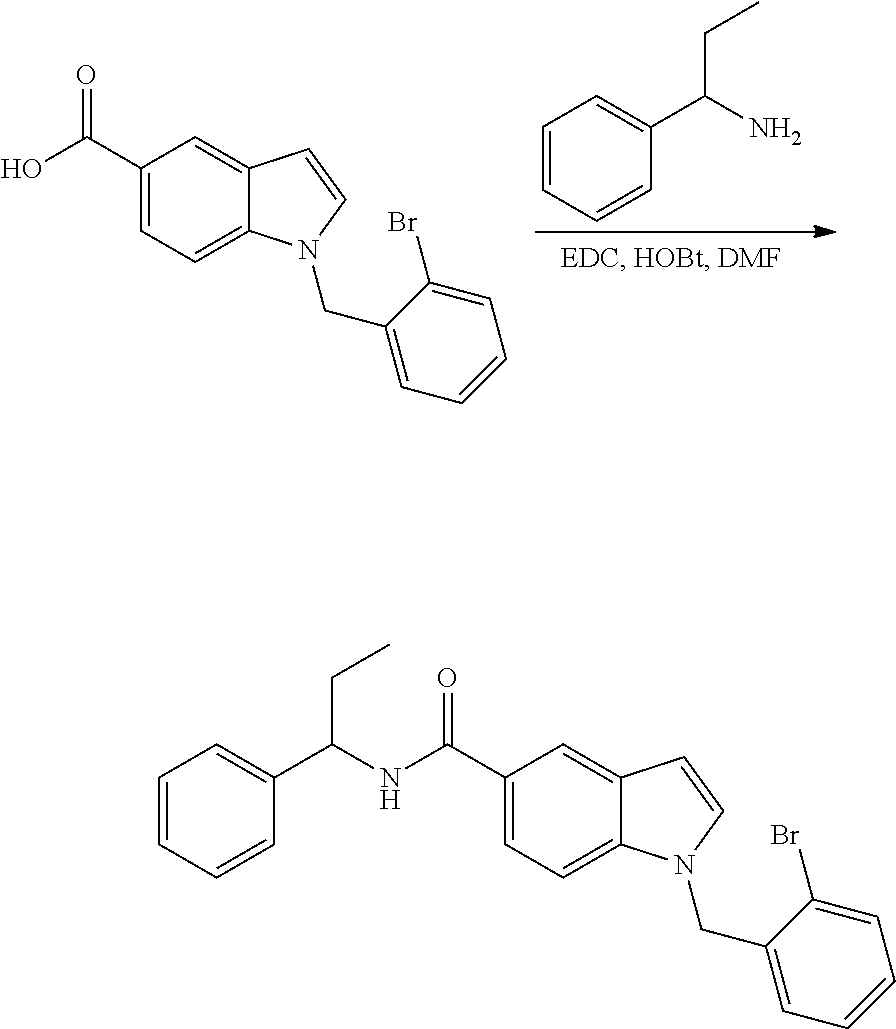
C1(C(NC(C2=CC=CC=C2)CC)=O)=CC=C2C(=C1)C=CN2CC1=CC=CC=C1Br.C1(C(O)=O)=CC=C2C(=C1)C=CN2CC1=CC=CC=C1Br.C1=CC=CC(C(N)CC)=C1
